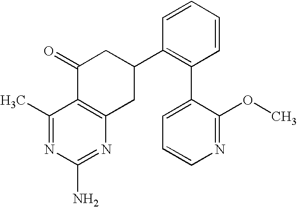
C1(C)=NC(N)=NC2=C1C(=O)CC(C1=C(C3=CC=CN=C3OC)C=CC=C1)C2
